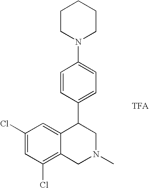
C1(Cl)=C2C(=CC(Cl)=C1)C(C1=CC=C(N3CCCCC3)C=C1)CN(C)C2.[TFA]
